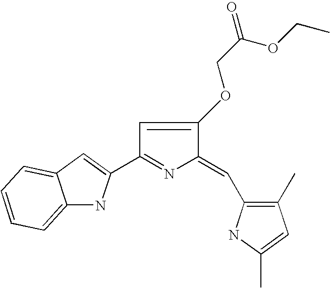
C12=CC=CC=C1C=C(C1=NC(=CC3=C(C)C=C(C)N3)C(OCC(OCC)=O)=C1)N2
